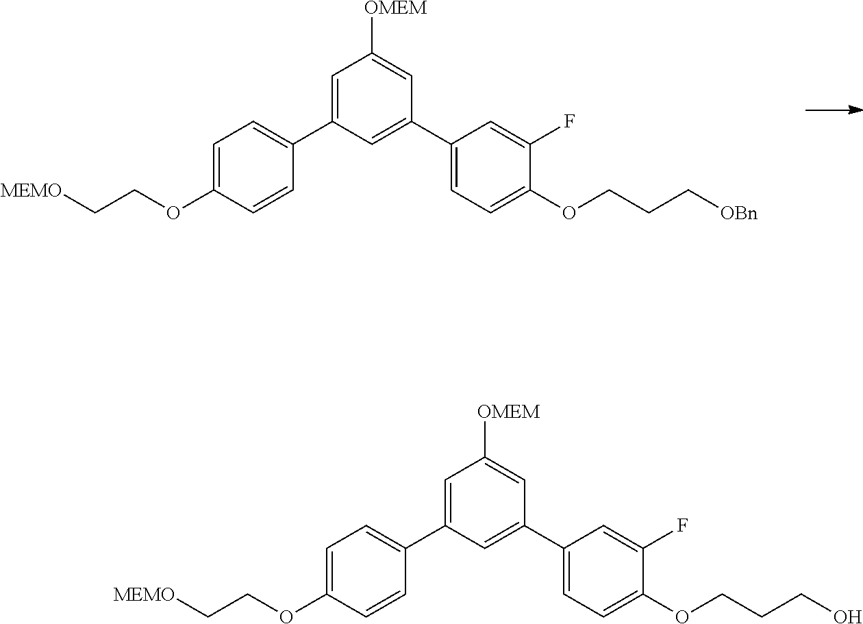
C1(C2=CC(C3=CC=C(OCC[MEMO])C=C3)=CC([OMEM])=C2)=CC=C(OCCC[OBn])C(F)=C1.C1(C2=CC(C3=CC=C(OCC[MEMO])C=C3)=CC([OMEM])=C2)=CC=C(OCCCO)C(F)=C1
